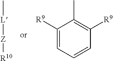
C1([R9])=CC=CC([R9])=C1C.C[L][Z][R10]
